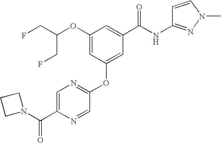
FCC(OC1=CC(OC2=NC=C(C(N3CCC3)=O)N=C2)=CC(C(NC2=NN(C)C=C2)=O)=C1)CF
